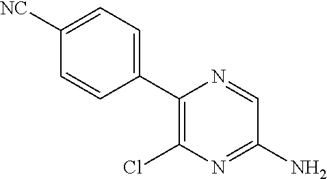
C1(C2=CC=C([NC])C=C2)=C(Cl)N=C(N)C=N1
